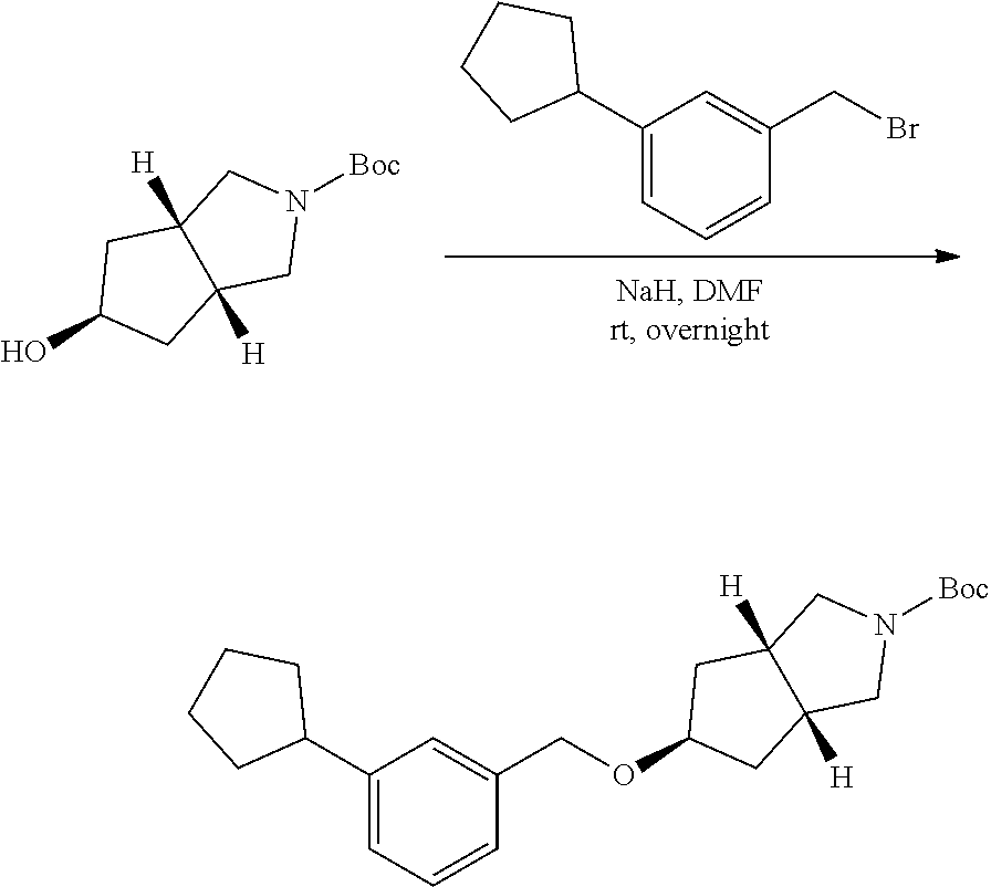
C1(C2CCCC2)=CC=CC(CBr)=C1.[Boc]N1CC2([H])C([H])(C1)CC(O)C2.[Boc]N1CC2([H])C([H])(C1)CC(OCC1=CC(C3CCCC3)=CC=C1)C2
